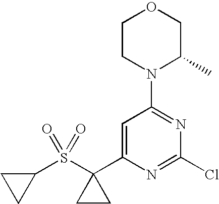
C1(S(C2(C3=CC(N4C(C)COCC4)=NC(Cl)=N3)CC2)(=O)=O)CC1
